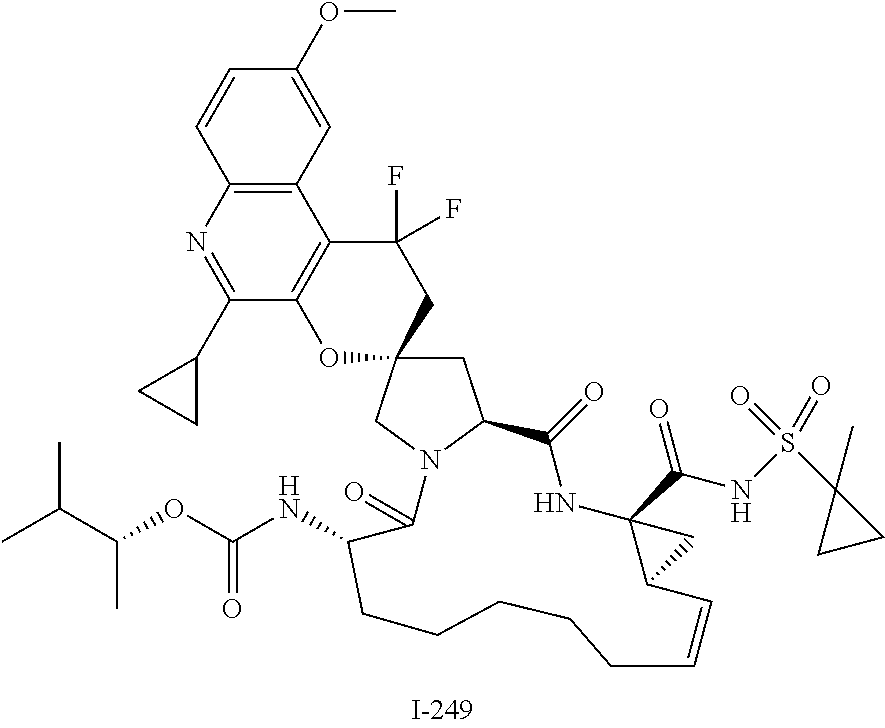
C1=CC2=C(C=C1OC)C1=C(C(C3CC3)=N2)OC2(CC1(F)F)CC1N(C2)C(=O)C(NC(=O)OC(C(C)C)C)CCCCCC=CC2C(C(NS(C3(C)CC3)(=O)=O)=O)(NC1=O)C2
